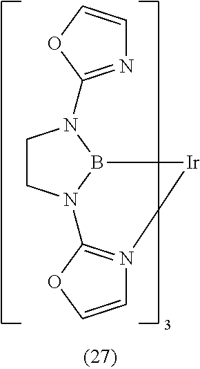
C1CN2B(N1C1=NC=CO1)[Ir]N1=C2OC=C1
